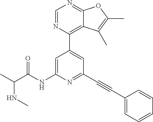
N(C)C(C)C(NC1=CC(C2=C3C(=NC=N2)OC(C)=C3C)=CC(C#CC2=CC=CC=C2)=N1)=O
